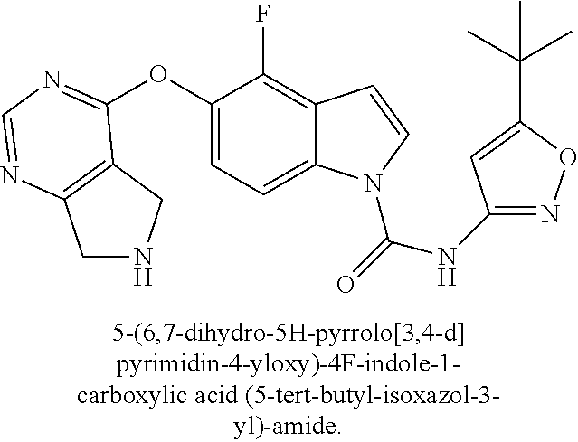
O(C1=CC=C2C(=C1F)C=CN2C(=O)NC1=NOC(C(C)(C)C)=C1)C1=NC=NC2=C1CNC2
